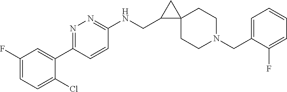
C1(CN2CCC3(CC2)CC3CNC2=NN=C(C3=CC(F)=CC=C3Cl)C=C2)=CC=CC=C1F
